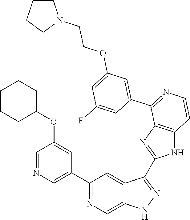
C1(C2=CN=CC(OC3CCCCC3)=C2)=NC=C2C(=C1)C(C1=NC3=C(N1)C=CN=C3C1=CC(OCCN3CCCC3)=CC(F)=C1)=NN2
